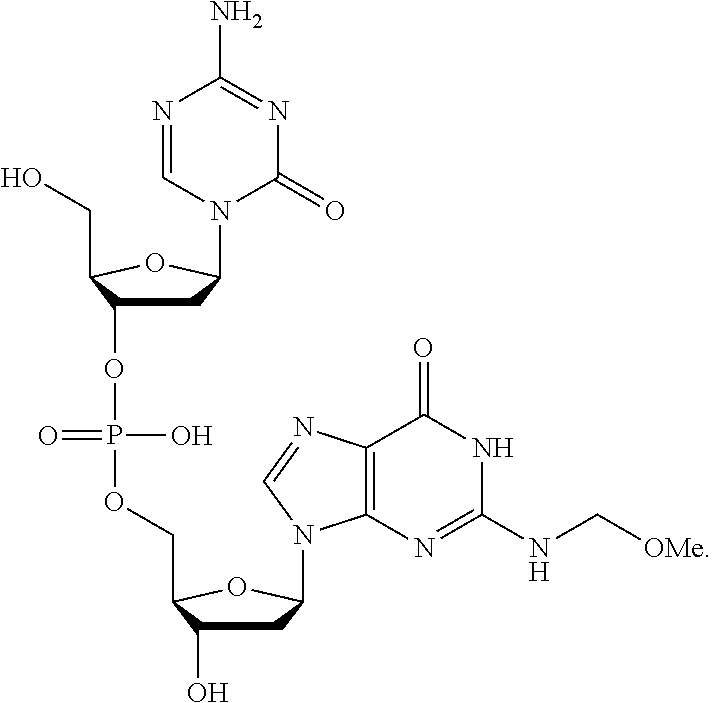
C1C(O)C(COP(OC2CC(N3C(=O)N=C(N)N=C3)OC2CO)(O)=O)OC1N1C2=C(N=C1)C(=O)NC(NC[OMe])=N2
